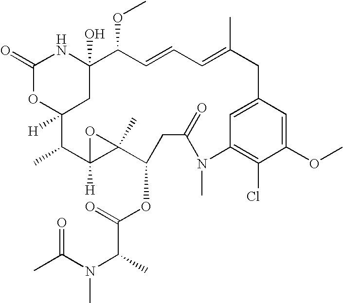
C1(=O)OC2([H])CC(O)(N1)C(OC)C=CC=C(C)CC1=CC(=C(Cl)C(OC)=C1)N(C)C(=O)CC(OC(C(C)N(C(C)=O)C)=O)C1(C)C([H])(O1)C2C
